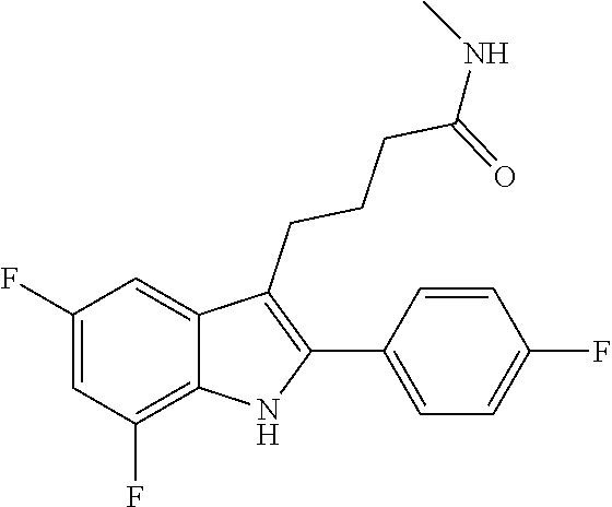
C(CCCC1=C(C2=CC=C(F)C=C2)NC2=C(F)C=C(F)C=C12)(NC)=O
